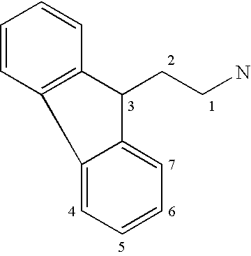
C1=CC2=C(C=C1)C(CCN)C1=CC=CC=C21
